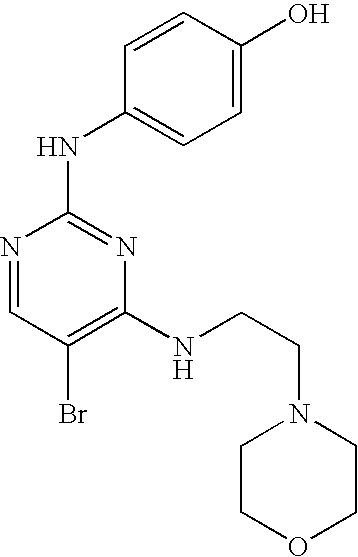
N1=CC(Br)=C(NCCN2CCOCC2)N=C1NC1=CC=C(O)C=C1
